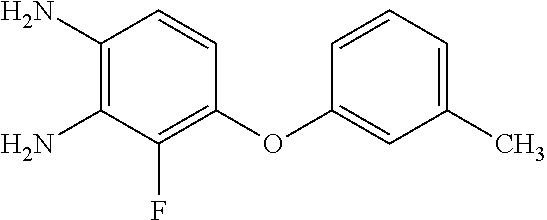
C1(N)=C(N)C(F)=C(OC2=CC(C)=CC=C2)C=C1
